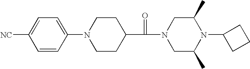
C1=C([NC])C=CC(N2CCC(C(N3CC(C)N(C4CCC4)C(C)C3)=O)CC2)=C1
